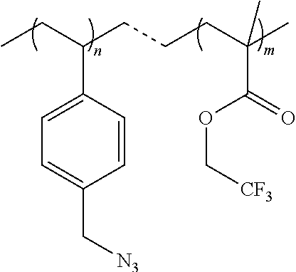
C1=CC(C(CC)CCCC(C)(C(OC[CF3])=O)C)=CC=C1C[N3]
